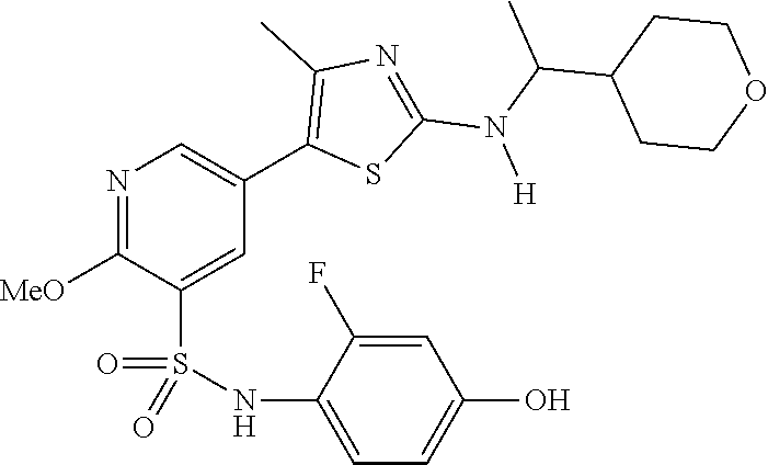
N1=C([MeO])C(S(NC2=CC=C(O)C=C2F)(=O)=O)=CC(C2=C(C)N=C(N(C(C)C3CCOCC3)[H])S2)=C1
